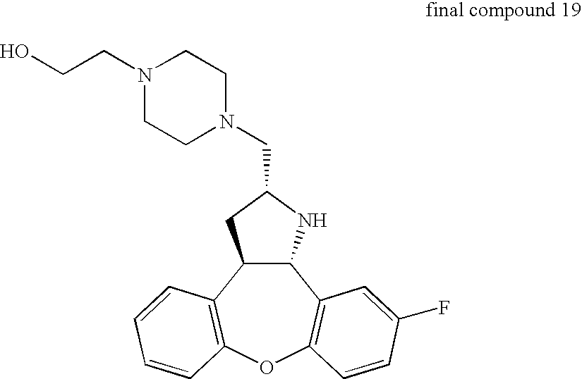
C12C(NC(CN3CCN(CCO)CC3)C1)C1=C(OC3=C2C=CC=C3)C=CC(F)=C1
